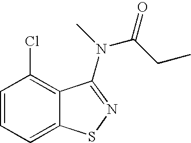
C1=CC=C2C(=C1Cl)C(N(C)C(CC)=O)=NS2
